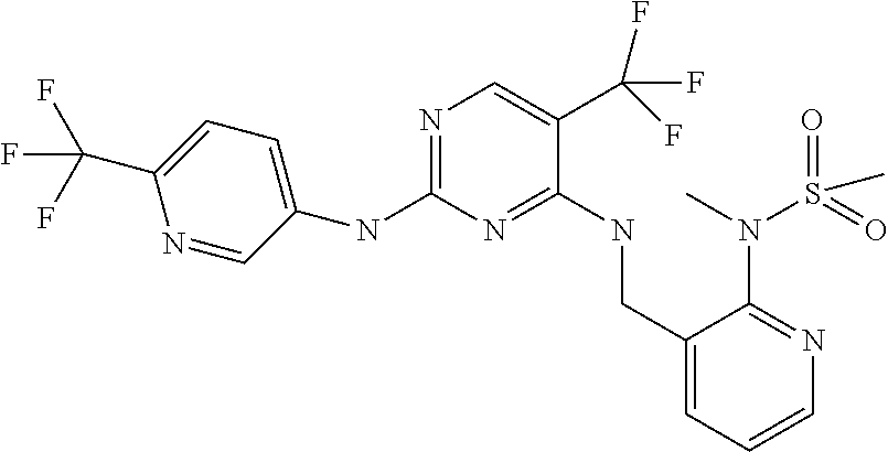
N(C1=NC=C(C(F)(F)F)C(NCC2=CC=CN=C2N(C)S(=O)(=O)C)=N1)C1=CC=C(C(F)(F)F)N=C1
